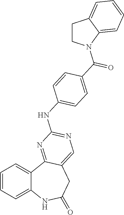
C1=CC=C2C(=C1)C1=NC(NC3=CC=C(C(=O)N4CCC5=CC=CC=C45)C=C3)=NC=C1CC(=O)N2
